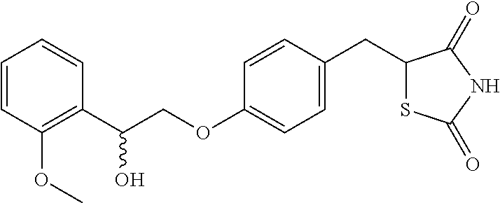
C1=CC(OC)=C(C(COC2=CC=C(CC3SC(=O)NC3=O)C=C2)O)C=C1
